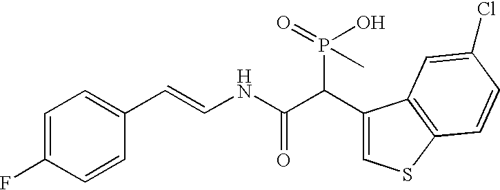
C1=C(F)C=CC(C=CNC(C(C2=CSC3=C2C=C(Cl)C=C3)P(O)(C)=O)=O)=C1
